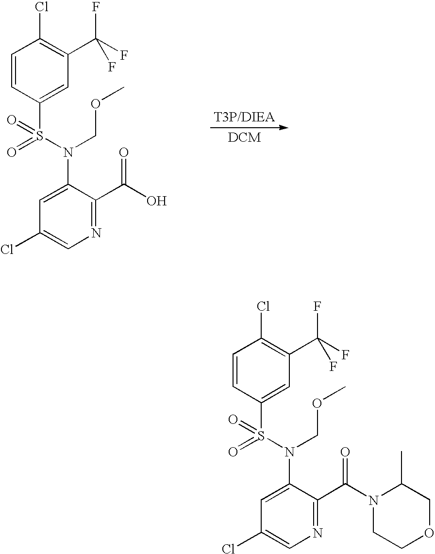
C1=CC(S(N(C2=CC(Cl)=CN=C2C(N2CCOCC2C)=O)COC)(=O)=O)=CC(C(F)(F)F)=C1Cl.C1=CC(S(N(C2=CC(Cl)=CN=C2C(O)=O)COC)(=O)=O)=CC(C(F)(F)F)=C1Cl.[T3P/DIEA]
